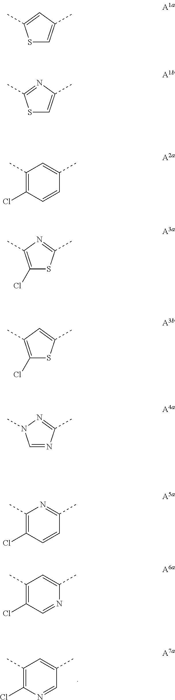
C1(C)=C(Cl)N=CC(C)=C1.S1C=C(C)N=C1C.S1C=C(C)C=C1C.C1(C)=C(Cl)C=CC(C)=C1.C1(Cl)=C(C)N=C(C)S1.C1(Cl)=C(C)C=C(C)S1.C1=NC(C)=NN1C.C1(C)=C(Cl)C=CC(C)=N1.C1(C)=C(Cl)C=NC(C)=C1
